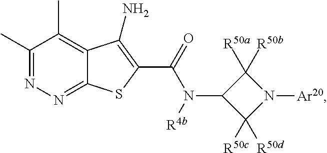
[Ar20]N1C([R50b])([R50a])C(N(C(=O)C2=C(N)C3=C(C)C(C)=NN=C3S2)[R4b])C1([R50d])[R50c]
